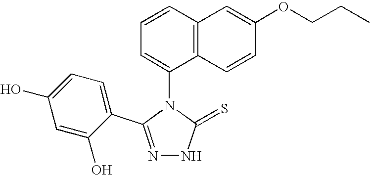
N1=C(C2=CC=C(O)C=C2O)N(C2=CC=CC3=C2C=CC(OCCC)=C3)C(=S)N1
